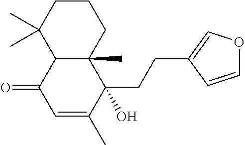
C1CC(C)(C)C2C(C)(C1)C(CCC1=COC=C1)(O)C(C)=CC2=O
